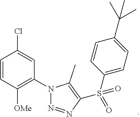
C1=CC([OMe])=C(N2N=NC(S(=O)(=O)C3=CC=C(C(C)(C)C)C=C3)=C2C)C=C1Cl
